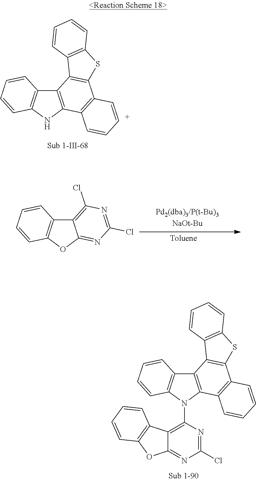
C12=C(NC3=C1C1=C(C4=C3C=C[C+]=C4)SC3=C1C=CC=C3)C=CC=C2.C12=C(OC3=NC(Cl)=NC(Cl)=C13)C=CC=C2.C12=C(N(C3=C4C(=NC(Cl)=N3)OC3=C4C=CC=C3)C3=C1C1=C(C4=C3C=CC=C4)SC3=C1C=CC=C3)C=CC=C2
